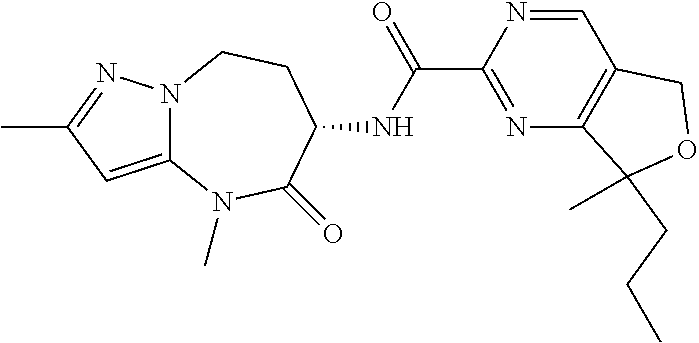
C1(C(NC2C(=O)N(C)C3=CC(C)=NN3CC2)=O)=NC2=C(C=N1)COC2(C)CCC
